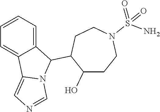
C1=CC=C2C(=C1)C1=CN=CN1C2C1C(O)CCN(S(N)(=O)=O)CC1
